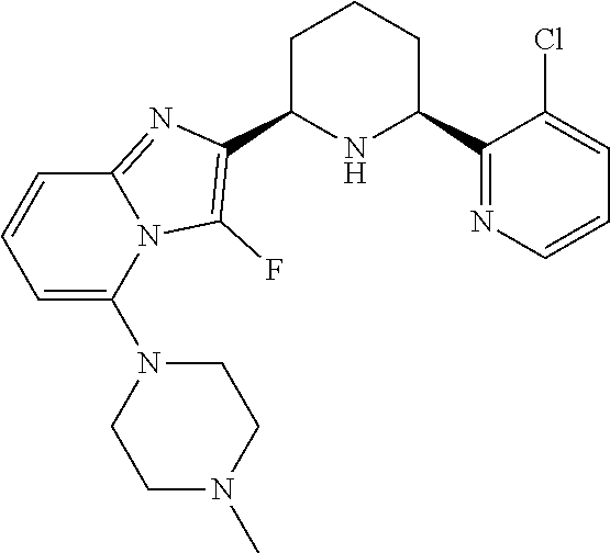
C1C(C2=C(F)N3C(=N2)C=CC=C3N2CCN(C)CC2)NC(C2=NC=CC=C2Cl)CC1
